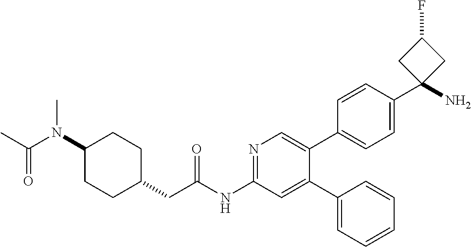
C1(N(C(C)=O)C)CCC(CC(NC2=NC=C(C3=CC=C(C4(N)CC(F)C4)C=C3)C(C3=CC=CC=C3)=C2)=O)CC1
